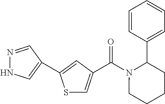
S1C=C(C(=O)N2CCCCC2C2=CC=CC=C2)C=C1C1=CNN=C1
